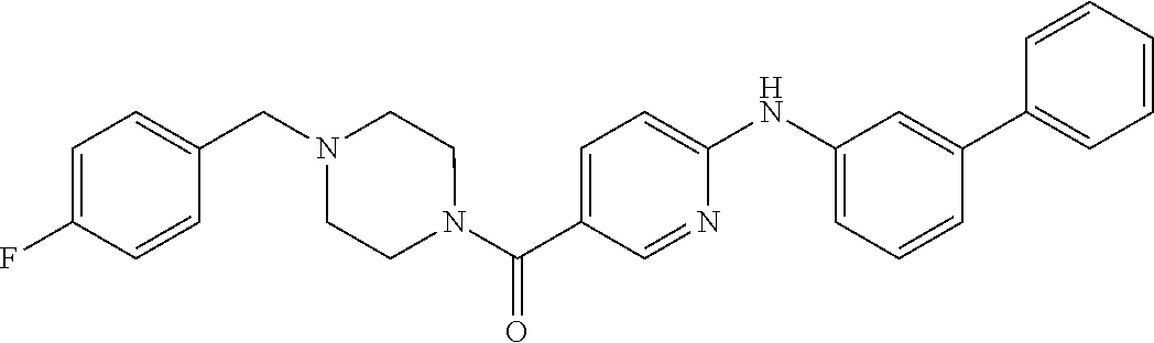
N(C1=CC=C(C(N2CCN(CC3=CC=C(F)C=C3)CC2)=O)C=N1)C1=CC=CC(C2=CC=CC=C2)=C1
